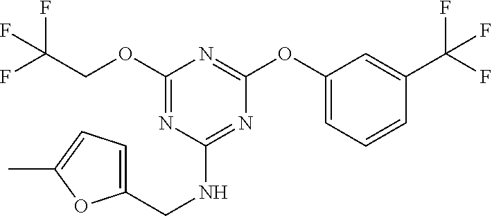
C1(OCC(F)(F)F)=NC(NCC2=CC=C(C)O2)=NC(OC2=CC=CC(C(F)(F)F)=C2)=N1
